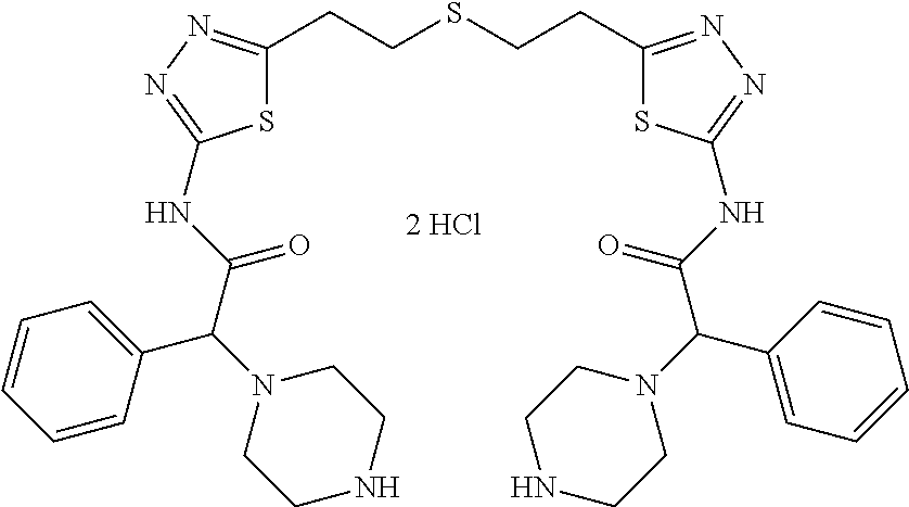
S1C(CCSCCC2=NN=C(NC(C(N3CCNCC3)C3=CC=CC=C3)=O)S2)=NN=C1NC(C(N1CCNCC1)C1=CC=CC=C1)=O
